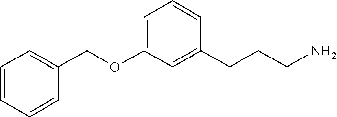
C(OC1=CC=CC(CCCN)=C1)C1=CC=CC=C1
